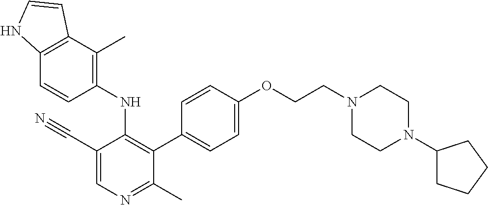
C1(NC2=C(C3=CC=C(OCCN4CCN(C5CCCC5)CC4)C=C3)C(C)=NC=C2C#N)=C(C)C2=C(C=C1)NC=C2
